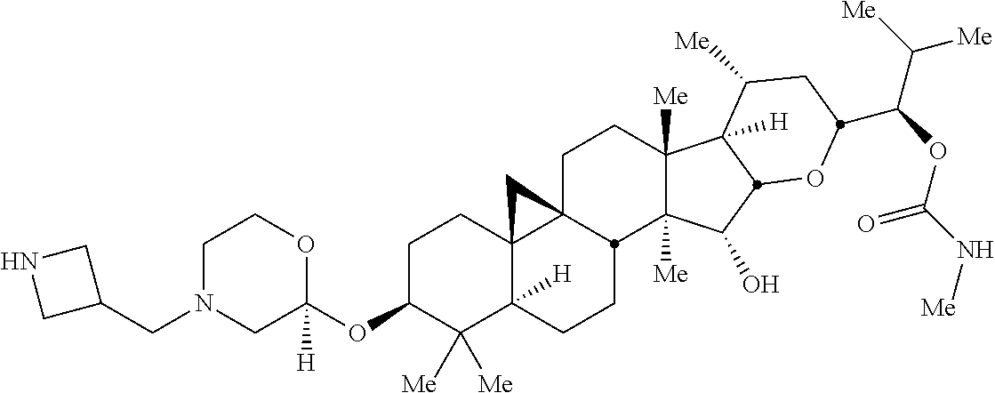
C1N(CC2CNC2)CC(OC2C([Me])([Me])C3([H])C4(CC2)C2(CCC5([Me])C([Me])(C(O)C6C5([H])C([Me])CC(C(OC(N[Me])=O)C([Me])[Me])O6)C2CC3)C4)([H])OC1
